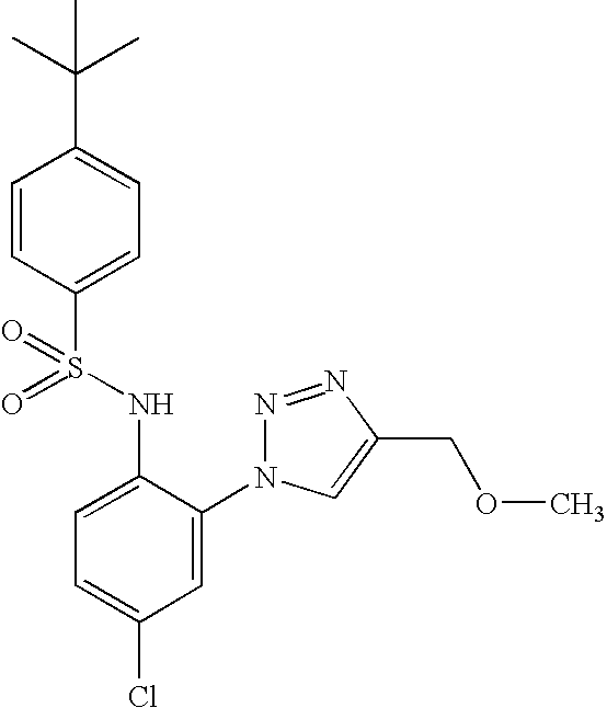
C1=CC(S(NC2=CC=C(Cl)C=C2N2N=NC(COC)=C2)(=O)=O)=CC=C1C(C)(C)C
